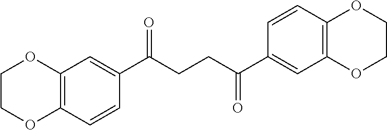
C(CCC(C1=CC2=C(C=C1)OCCO2)=O)(=O)C1=CC2=C(C=C1)OCCO2
